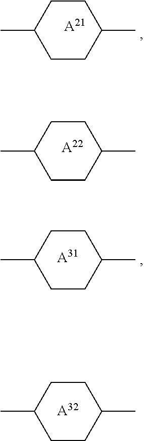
C1CC(C)CCC1C.[A22].C1(C)CCC(C)CC1.[A21].C1(C)CCC(C)CC1.[A32].C1(C)CCC(C)CC1.[A31]
